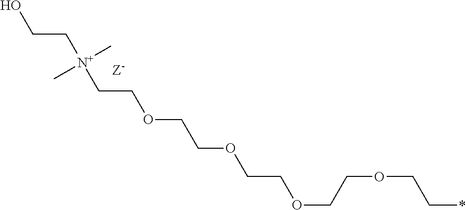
OCC[N+](CCOCCOCCOCCOCC*)(C)C
